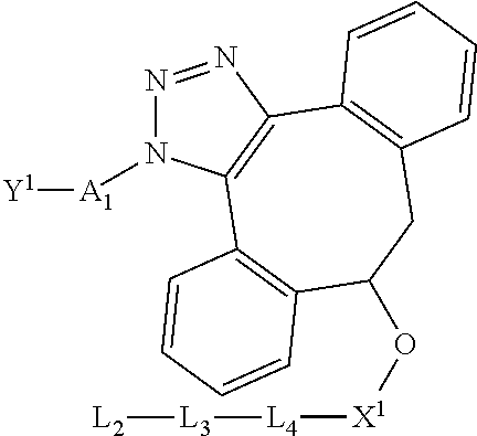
N1=NC2=C(N1[A1][Y1])C1=C(C(O[X1][L4][L3][L2])CC3=C2C=CC=C3)C=CC=C1
